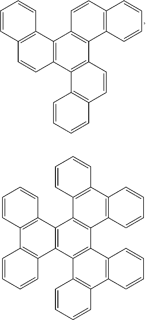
C12=C(C3=C(C=C1)C1=C(C4=C3C=CC3=C4C=CC=C3)C=CC3=C1C=CC=C3)C=CC=C2.C12=C(C3=C(C4=C1C=CC=C4)C1=C(C4=C3C3=C(C5=C4C=CC=C5)C=CC=C3)C3=C(C4=C1C=CC=C4)C=CC=C3)C=CC=C2
